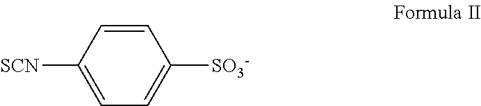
C1=CC([SCN])=CC=C1[SO3-]
